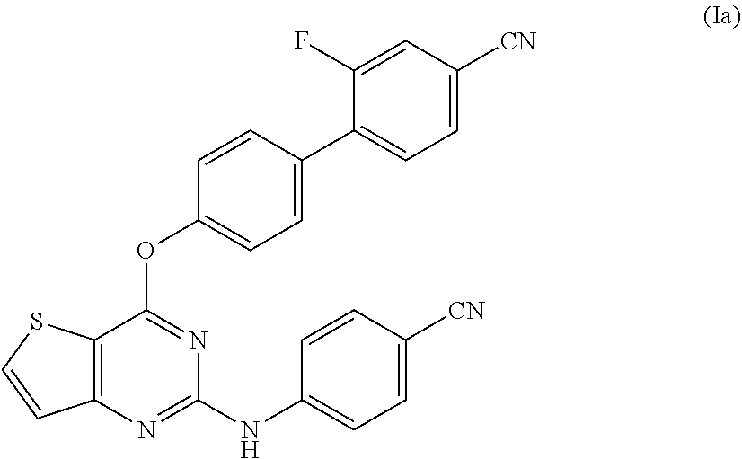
C1=CC([CN])=CC=C1NC1=NC2=C(SC=C2)C(OC2=CC=C(C3=CC=C([CN])C=C3F)C=C2)=N1
